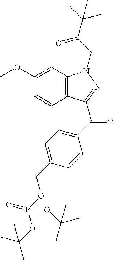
C1(OC)=CC2=C(C=C1)C(C(=O)C1=CC=C(COP(OC(C)(C)C)(OC(C)(C)C)=O)C=C1)=NN2CC(=O)C(C)(C)C
